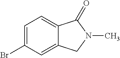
C1=C(Br)C=C2C(=C1)C(=O)N(C)C2
